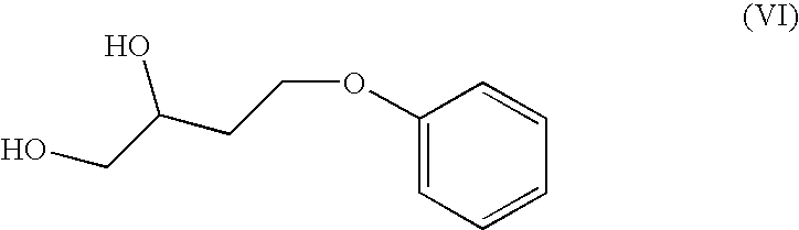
C1(OCCC(CO)O)=CC=CC=C1
